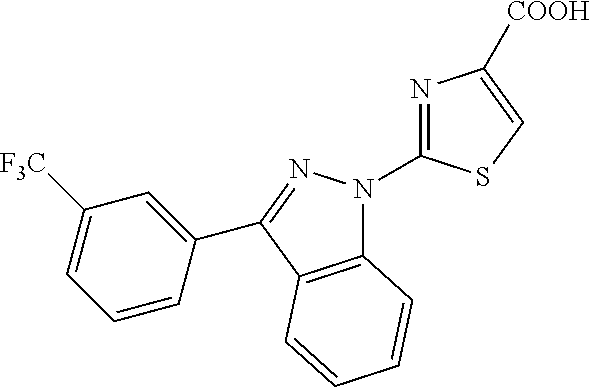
C12=C(C(C3=CC([F3C])=CC=C3)=NN1C1=NC([COOH])=CS1)C=CC=C2
